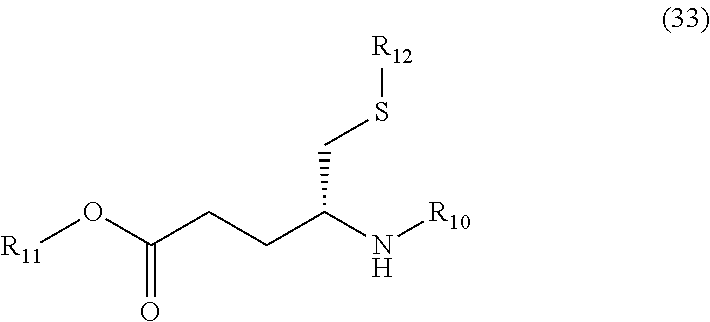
[R11]OC(CCC(N[R10])CS[R12])=O
